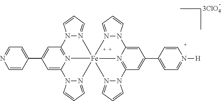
C1=CC(C2=CC3=N4C(=C2)N2N(=CC=C2)[Fe]425(N4=CC=CN34)N3=C(C=C(C4=CC=N([H])[C+]=C4)C=C3N3N2=CC=C3)N2N5=CC=C2)=CC=N1
